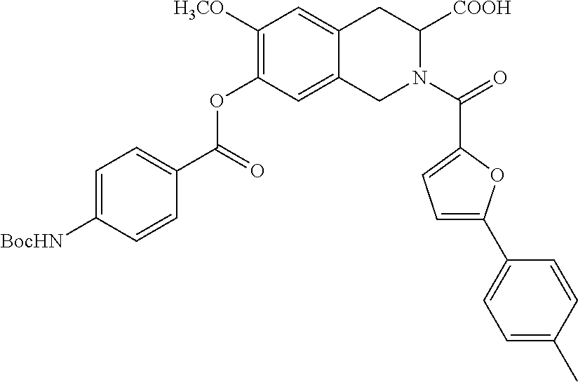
C1=C([BocHN])C=CC(C(=O)OC2=C([H3CO])C=C3C(=C2)CN(C(=O)C2=CC=C(C4=CC=C(C)C=C4)O2)C([COOH])C3)=C1
